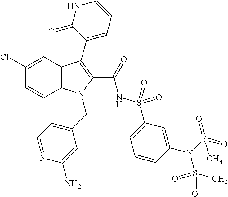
C12=C(C=C(Cl)C=C1)C(C1=CC=CNC1=O)=C(C(=O)NS(C1=CC=CC(N(S(C)(=O)=O)S(=O)(=O)C)=C1)(=O)=O)N2CC1=CC=NC(N)=C1
